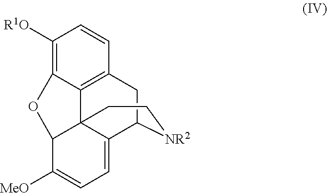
C1([R1O])=C2C3=C(C=C1)CC1C4=CC=C([MeO])C(C34CC[NR2]1)O2
